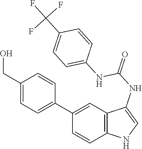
C12=C(C=C(C3=CC=C(CO)C=C3)C=C1)C(NC(=O)NC1=CC=C(C(F)(F)F)C=C1)=CN2
